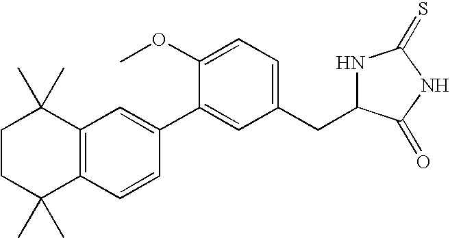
C1CC(C)(C)C2=C(C1(C)C)C=C(C1=CC(CC3NC(=S)NC3=O)=CC=C1OC)C=C2
